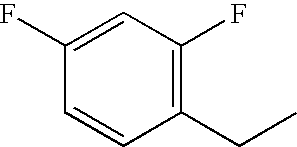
C1(F)=CC(F)=C(CC)C=C1
